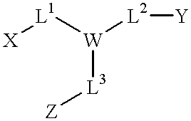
[W]([L3][Z])([L2][Y])[L1][X]
